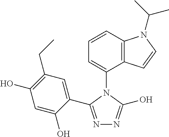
C1=CC2=C(C(N3C(C4=CC(CC)=C(O)C=C4O)=NN=C3O)=C1)C=CN2C(C)C
